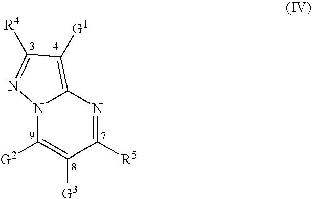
N12C([G2])=C([G3])C([R5])=NC1=C([G1])C([R4])=N2
